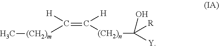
[(CH2)n](C([Y])(O)[R])C([H])=C([H])[(CH2)m]C
